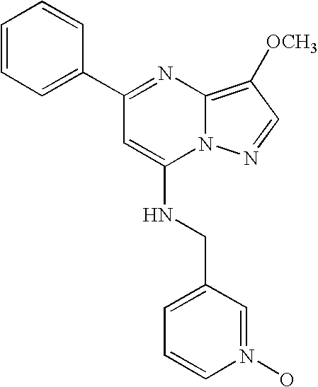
C1(C2=CC=CC=C2)=NC2=C([OCH3])C=NN2C(NCC2=CC=CN(O)=C2)=C1
